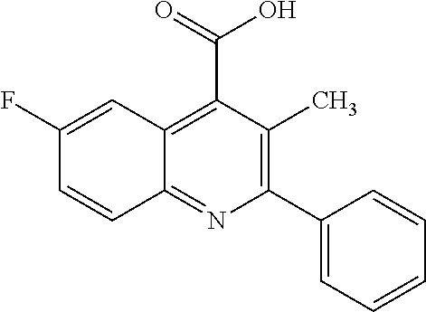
C1(F)=CC2=C(C(=O)O)C(C)=C(C3=CC=CC=C3)N=C2C=C1
